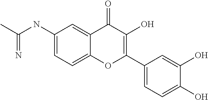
C(NC1=CC=C2C(=C1)C(=O)C(O)=C(C1=CC=C(O)C(O)=C1)O2)(C)=N
